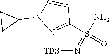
N(=S(N)(=O)C1=NN(C2CC2)C=C1)[TBS]
